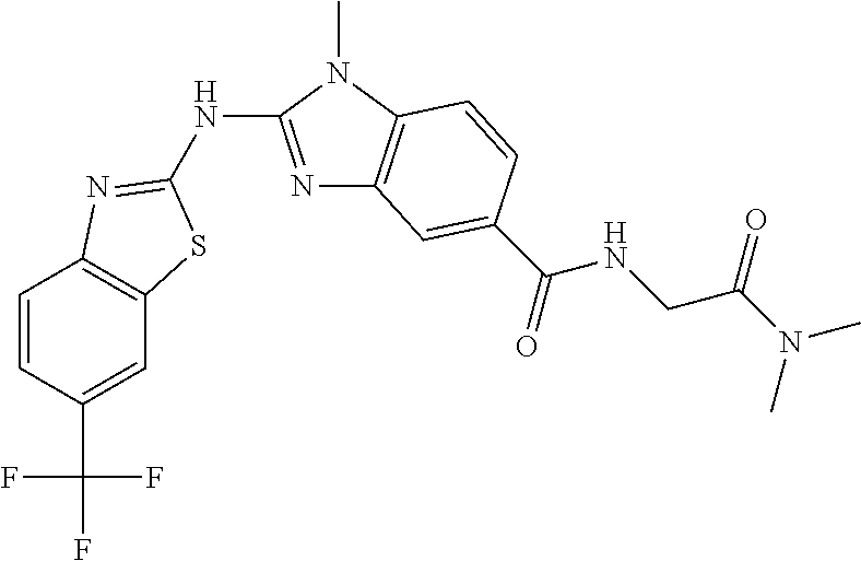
C1=CC(C(F)(F)F)=CC2=C1N=C(NC1=NC3=C(N1C)C=CC(C(=O)NCC(N(C)C)=O)=C3)S2
